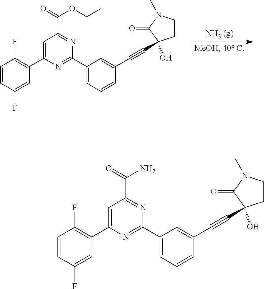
C1=CC(F)=CC(C2=CC(C(=O)OCC)=NC(C3=CC=CC(C#CC4(O)CCN(C)C4=O)=C3)=N2)=C1F.C1=CC(F)=CC(C2=CC(C(=O)N)=NC(C3=CC=CC(C#CC4(O)CCN(C)C4=O)=C3)=N2)=C1F
